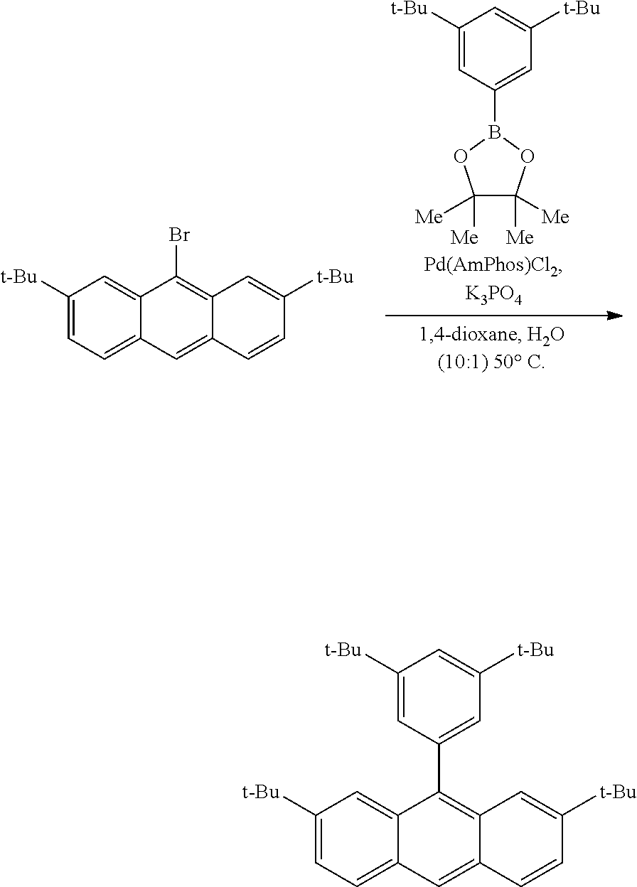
C12=CC([t-Bu])=CC=C1C=C1C(=C2Br)C=C([t-Bu])C=C1.C1([t-Bu])=CC(B2OC([Me])([Me])C([Me])([Me])O2)=CC([t-Bu])=C1.C12=CC([t-Bu])=CC=C1C=C1C(=C2C2=CC([t-Bu])=CC([t-Bu])=C2)C=C([t-Bu])C=C1
